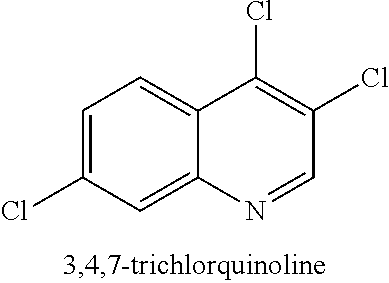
C1=C(Cl)C=C2C(=C1)C(Cl)=C(Cl)C=N2
